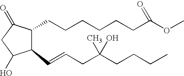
C1(C=CCC(CCCC)(O)C)C(CCCCCCC(OC)=O)C(=O)CC1O
